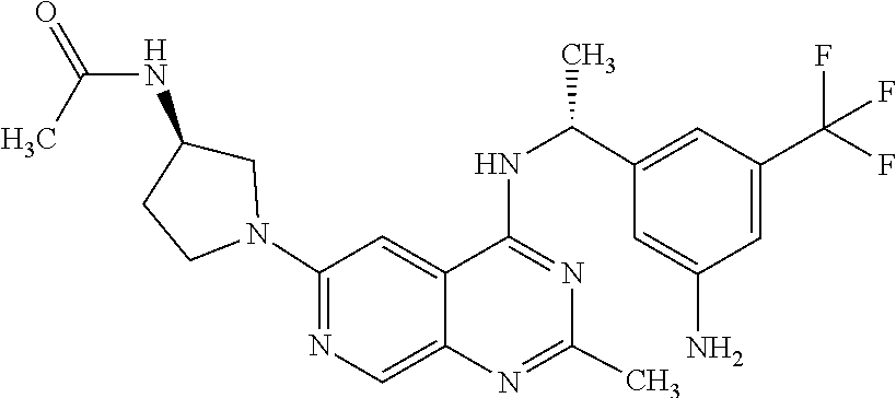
N1=C(NC(C2=CC(C(F)(F)F)=CC(N)=C2)C)C2=CC(N3CC(NC(=O)C)CC3)=NC=C2N=C1C
